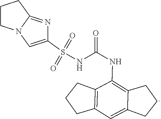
C1(S(NC(NC2=C3C(=CC4=C2CCC4)CCC3)=O)(=O)=O)=CN2C(=N1)CCC2
